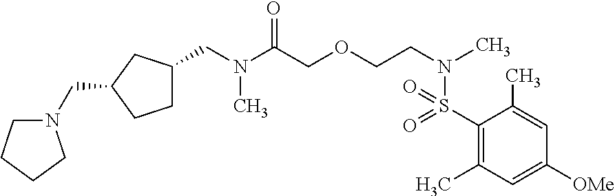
N(C(COCCN(C)S(=O)(=O)C1=C(C)C=C([OMe])C=C1C)=O)(C)CC1CCC(CN2CCCC2)C1
